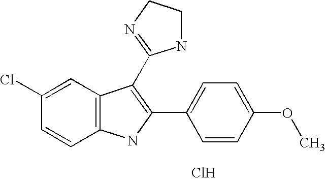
Cl.C1=C(Cl)C=CC2=C1C(C1=NCCN1)=C(C1=CC=C(OC)C=C1)N2
